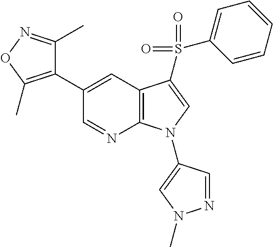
C1(C2=CC3=C(N=C2)N(C2=CN(C)N=C2)C=C3S(C2=CC=CC=C2)(=O)=O)=C(C)ON=C1C
